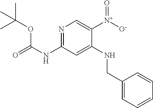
N1=C(NC(=O)OC(C)(C)C)C=C(NCC2=CC=CC=C2)C([N+]([O-])=O)=C1
